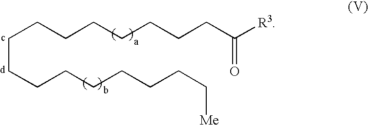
C(CCCCCCCC[Me])CCCCCCCC([R3])=O
